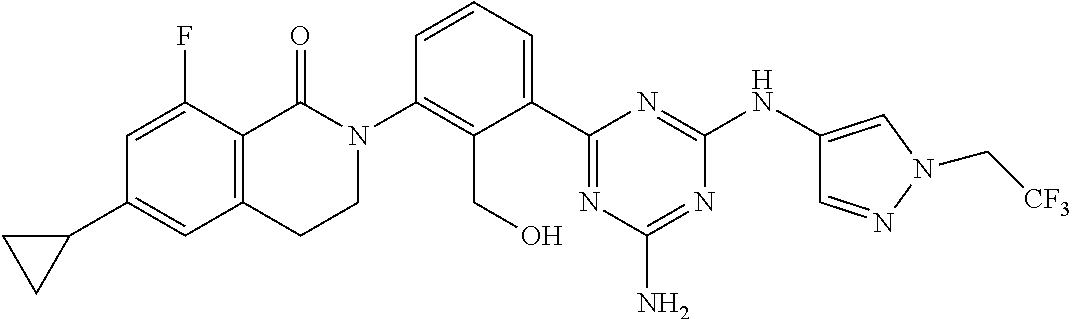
C12=C(C(=O)N(C3=C(CO)C(C4=NC(N)=NC(NC5=CN(C[CF3])N=C5)=N4)=CC=C3)CC1)C(F)=CC(C1CC1)=C2
